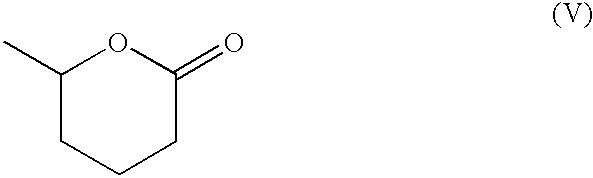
C1(C)CCCC(=O)O1
